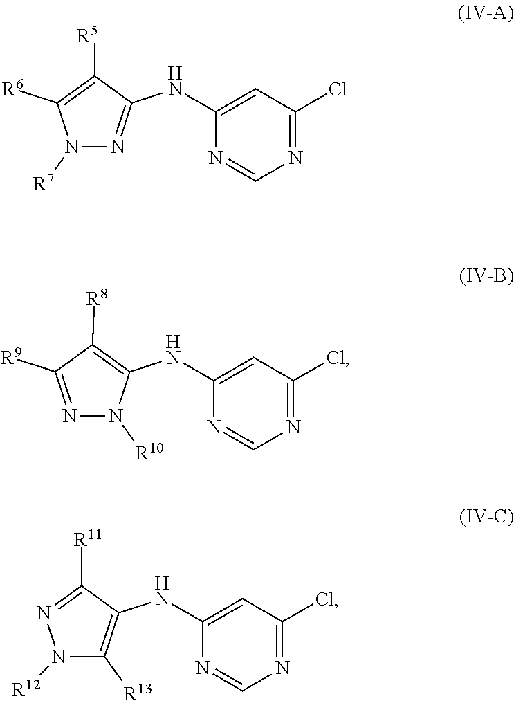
N1([R7])N=C(NC2=CC(Cl)=NC=N2)C([R5])=C1[R6].N1=C([R9])C([R8])=C(NC2=CC(Cl)=NC=N2)N1[R10].N1([R12])C([R13])=C(NC2=CC(Cl)=NC=N2)C([R11])=N1
